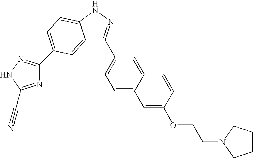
C1(C2=CC=C3C(=C2)C(C2=CC=C4C(=C2)C=CC(OCCN2CCCC2)=C4)=NN3)=NNC(C#N)=N1
